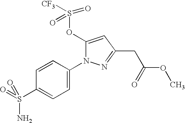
C1(OS([CF3])(=O)=O)=CC(CC(OC)=O)=NN1C1=CC=C(S(=O)(N)=O)C=C1
